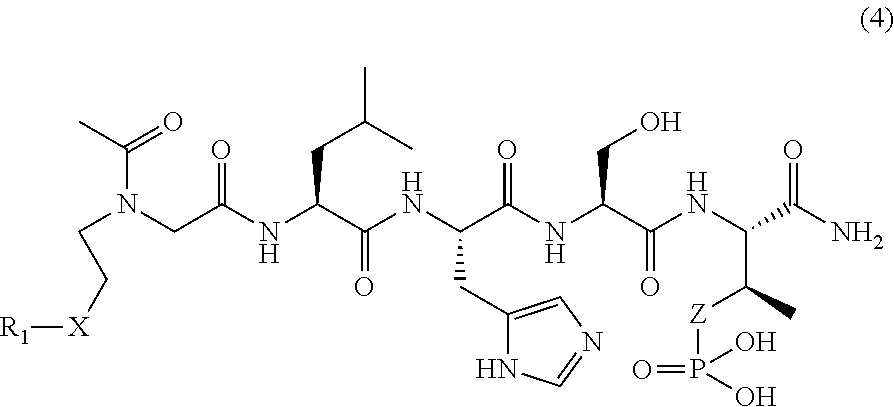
C(N(C(C)=O)CC[X][R1])C(NC(C(NC(C(NC(C(NC(C(N)=O)C(C)[Z]P(=O)(O)O)=O)CO)=O)CC1=CN=CN1)=O)CC(C)C)=O
